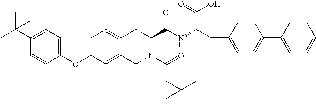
C12=CC=C(OC3=CC=C(C(C)(C)C)C=C3)C=C1CN(C(=O)CC(C)(C)C)C(C(NC(CC1=CC=C(C3=CC=CC=C3)C=C1)C(=O)O)=O)C2
